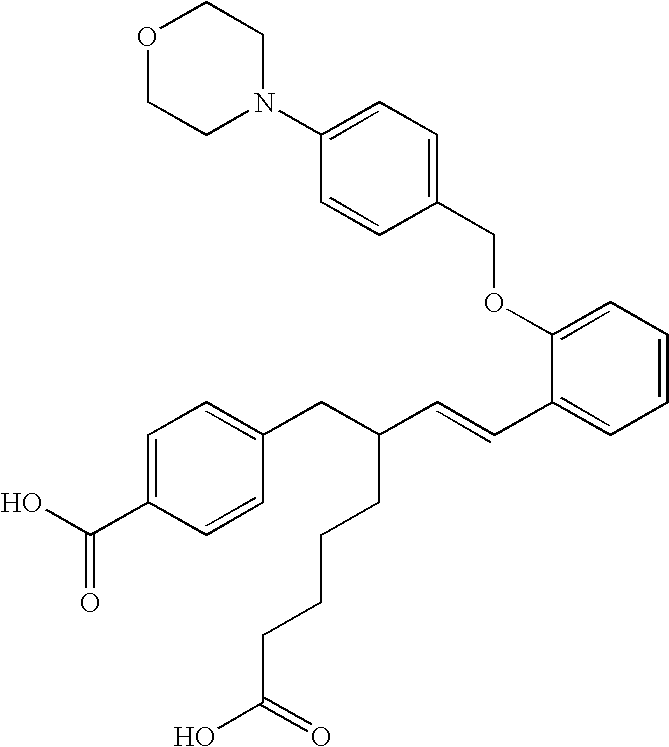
OC(=O)C1=CC=C(CC(C=CC2=CC=CC=C2OCC2=CC=C(N3CCOCC3)C=C2)CCCCC(O)=O)C=C1
